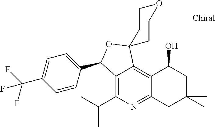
C12=C(C(C)C)N=C3C(=C1C1(OC2C2=CC=C(C(F)(F)F)C=C2)CCOCC1)C(O)CC(C)(C)C3
